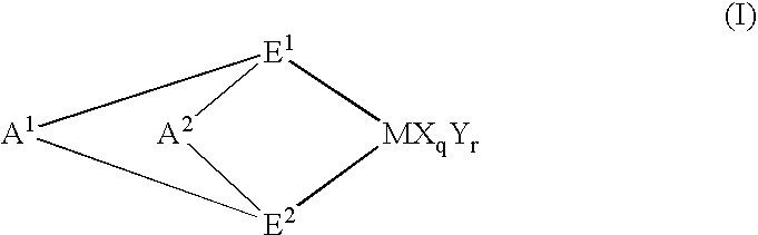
[E1]12[MXqYr][E2]([A1]1)[A2]2
